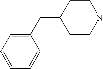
C1=CC=C(CC2CCNCC2)C=C1
